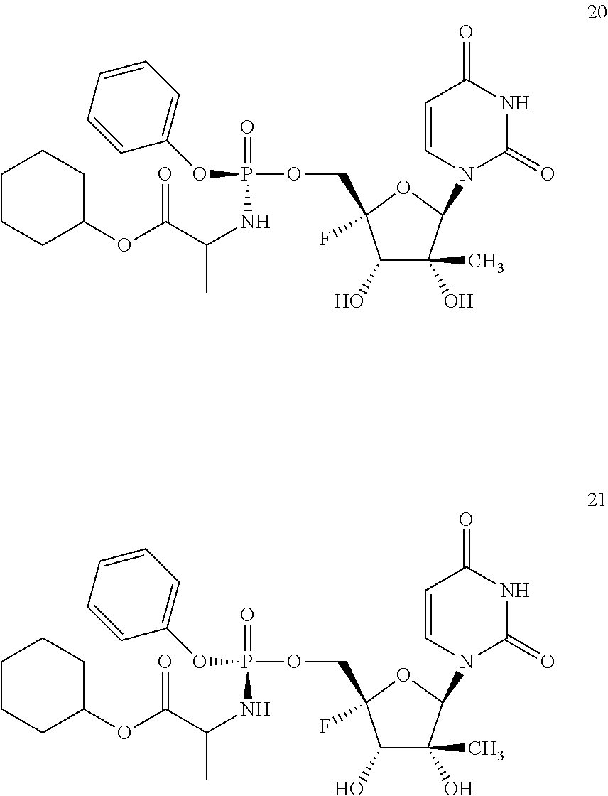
C1C(OC(C(NP(=O)(OC2=CC=CC=C2)OCC2(F)C(O)C(O)(C)C(N3C=CC(=O)NC3=O)O2)C)=O)CCCC1.C1C(OC(C(NP(=O)(OC2=CC=CC=C2)OCC2(F)C(O)C(O)(C)C(N3C=CC(=O)NC3=O)O2)C)=O)CCCC1
